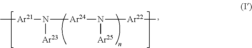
C[Ar21]N([Ar24]N([Ar22]C)[Ar25])[Ar23]
